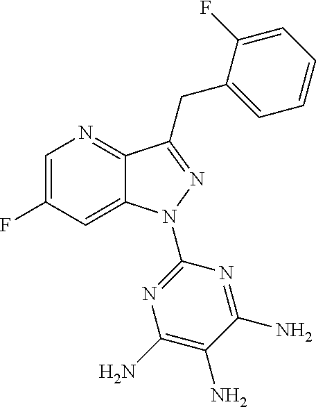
C1=C(F)C=C2C(=N1)C(CC1=CC=CC=C1F)=NN2C1=NC(N)=C(N)C(N)=N1
